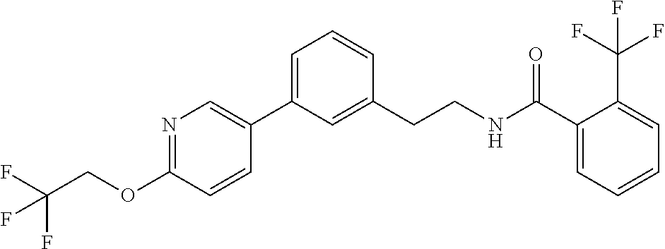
N1=C(OCC(F)(F)F)C=CC(C2=CC=CC(CCNC(C3=CC=CC=C3C(F)(F)F)=O)=C2)=C1
